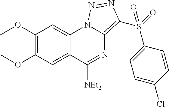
C1(OC)=C(OC)C=C2C(=C1)N1C(=C(S(=O)(C3=CC=C(Cl)C=C3)=O)N=N1)N=C2[NEt2]
